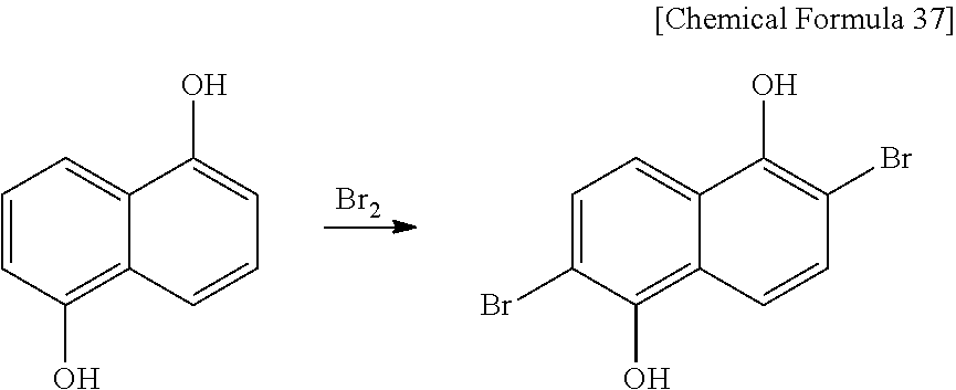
C1=CC(O)=C2C(=C1)C(O)=CC=C2.[Br2].C1=C(Br)C(O)=C2C(=C1)C(O)=C(Br)C=C2
